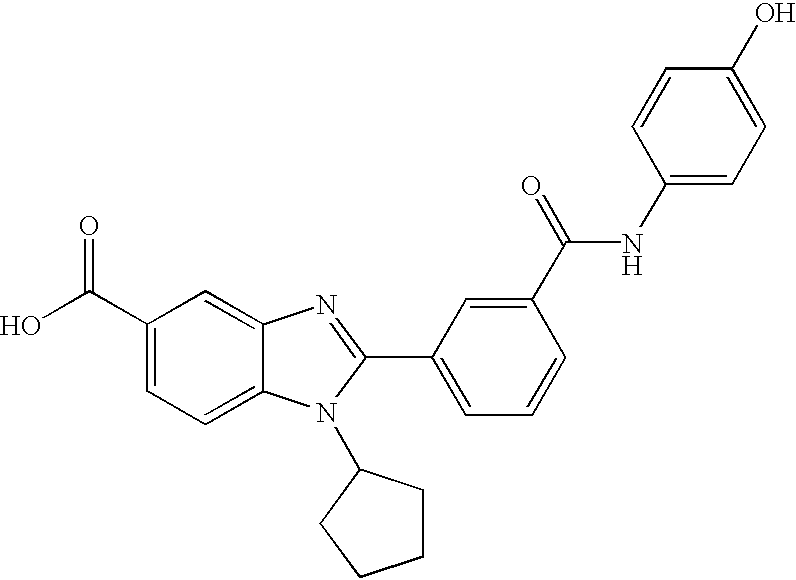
C1(C(O)=O)=CC=C2C(=C1)N=C(C1=CC=CC(C(=O)NC3=CC=C(O)C=C3)=C1)N2C1CCCC1
